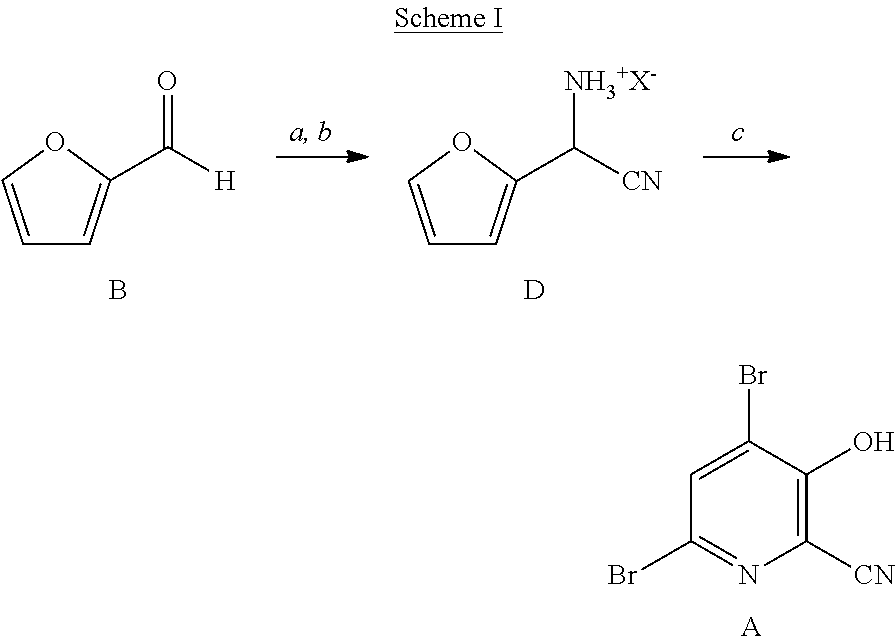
C1([CN])=C(O)C(Br)=CC(Br)=N1.[A].C1=COC(C([H])=O)=C1.B.C1=COC(C([CN])[NH3+X-])=C1.[D]
